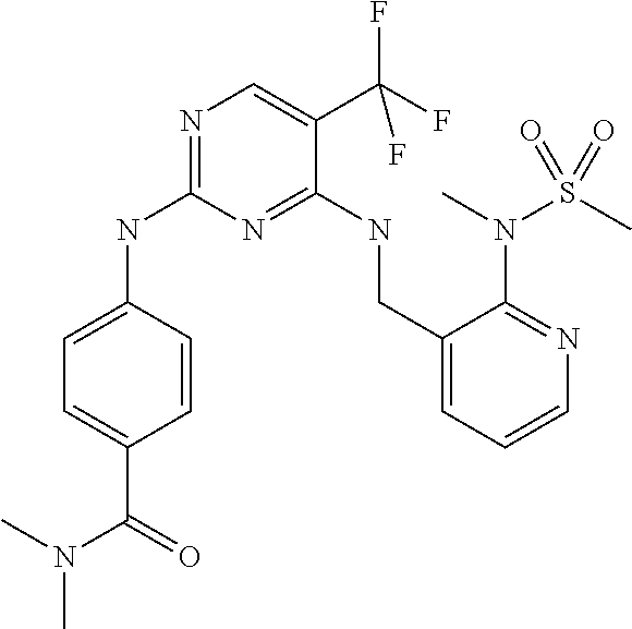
N1=C(NC2=CC=C(C(=O)N(C)C)C=C2)N=C(NCC2=CC=CN=C2N(C)S(C)(=O)=O)C(C(F)(F)F)=C1
